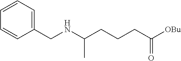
C1=CC=C(CNC(CCCC([OBu])=O)C)C=C1
